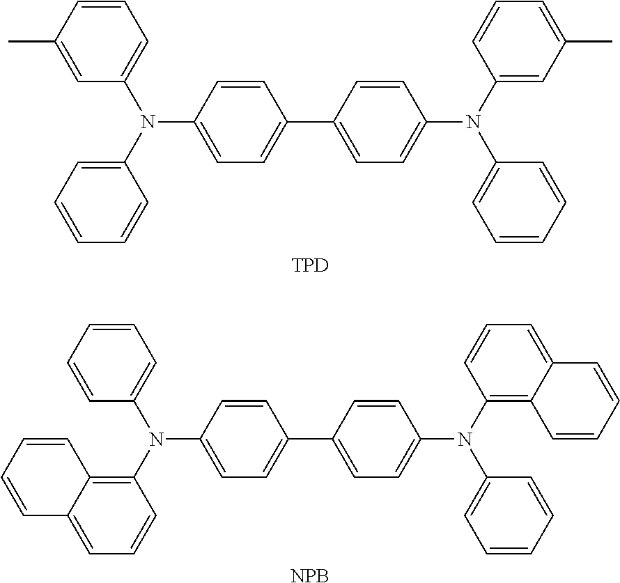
C1=CC(C)=CC(N(C2=CC=CC=C2)C2=CC=C(C3=CC=C(N(C4=CC(C)=CC=C4)C4=CC=CC=C4)C=C3)C=C2)=C1.[TPD].C1=CC=CC(N(C2=C3C(=CC=C2)C=CC=C3)C2=CC=C(C3=CC=C(N(C4=C5C(=CC=C4)C=CC=C5)C4=CC=CC=C4)C=C3)C=C2)=C1.[NPB]
